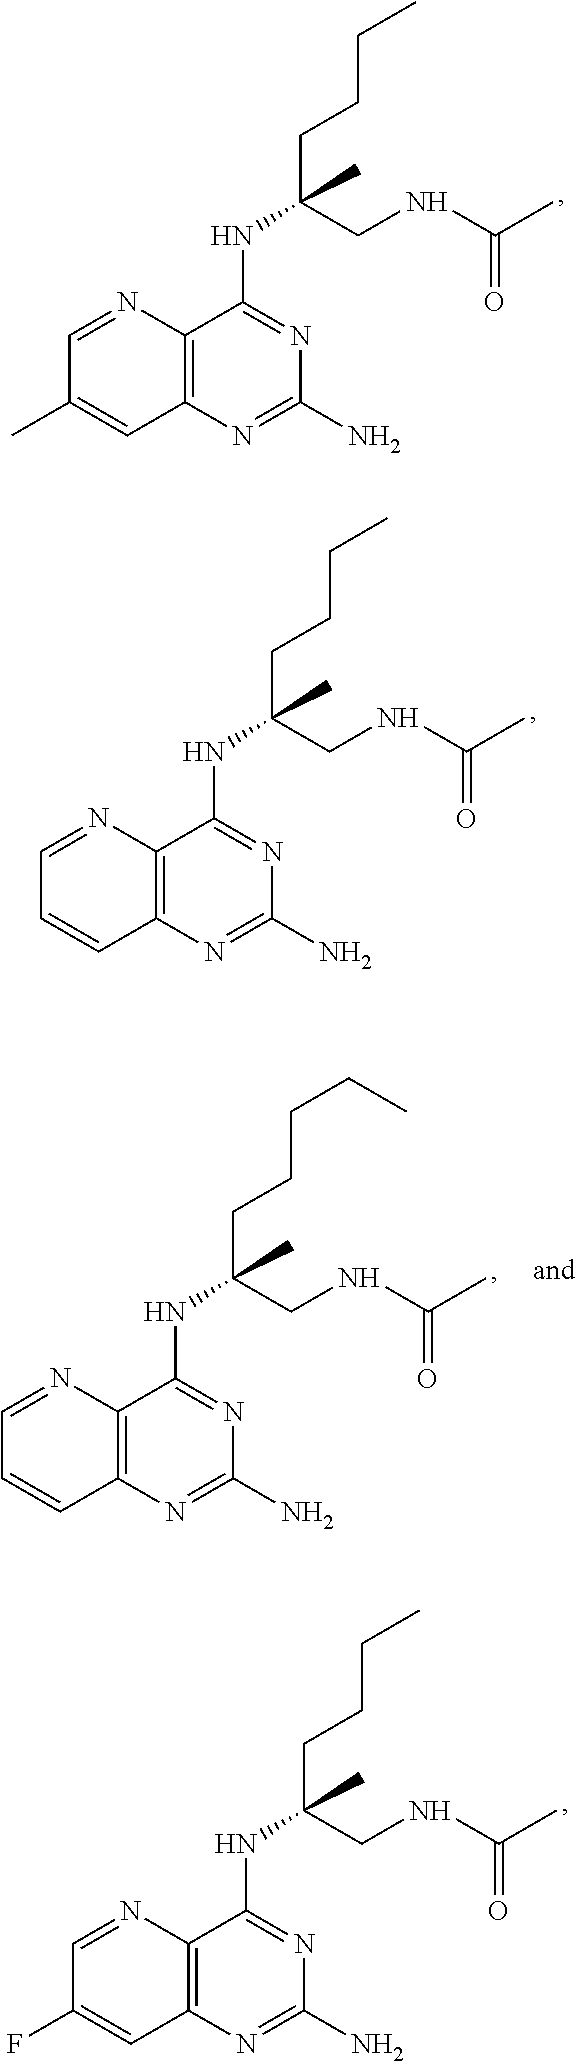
C1=NC2=C(C=C1C)N=C(N)N=C2NC(CNC(C)=O)(CCCC)C.C1=NC2=C(C=C1)N=C(N)N=C2NC(CNC(C)=O)(CCCC)C.C1=NC2=C(C=C1F)N=C(N)N=C2NC(CNC(C)=O)(CCCC)C.C1=NC2=C(C=C1)N=C(N)N=C2NC(CNC(C)=O)(CCCCC)C
